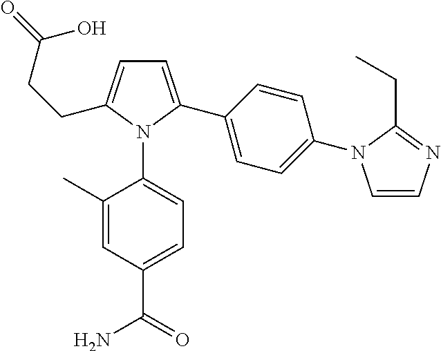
C1(C)=CC(C(=O)N)=CC=C1N1C(C2=CC=C(N3C=CN=C3CC)C=C2)=CC=C1CCC(O)=O
